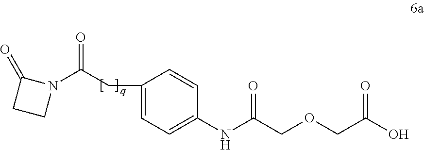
C1=C(CC(N2C(=O)CC2)=O)C=CC(NC(COCC(O)=O)=O)=C1
